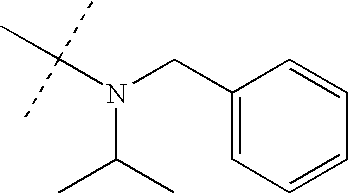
C1(CN(C(C)(C)C)C(C)C)=CC=CC=C1
